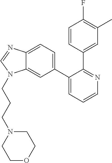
C1(C2=CC=C3C(=C2)N(CCCN2CCOCC2)C=N3)=CC=CN=C1C1=CC(C)=C(F)C=C1
